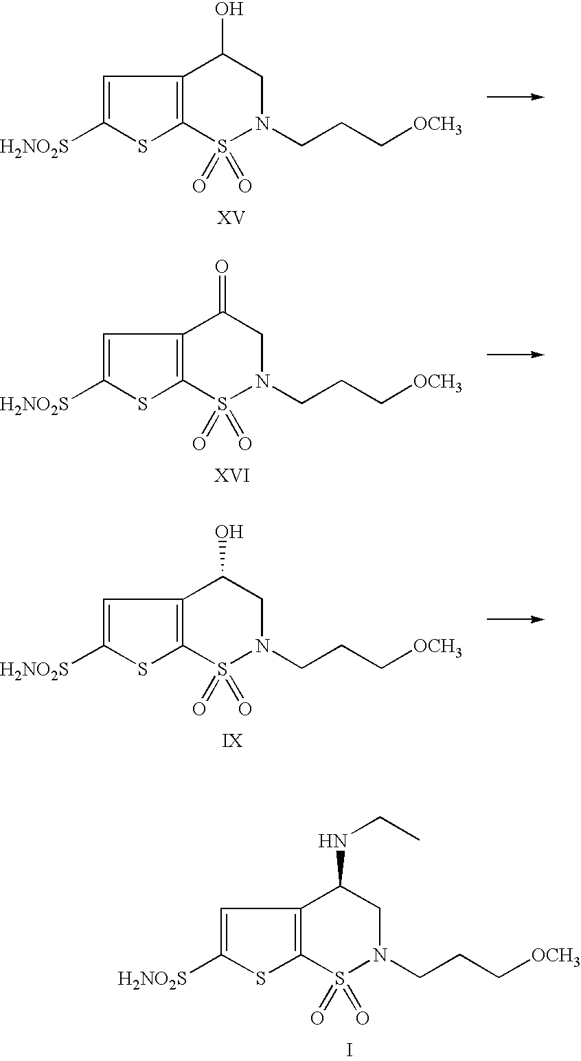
C12=C(S(=O)(=O)N(CCC[OCH3])CC1O)SC([H2NO2S])=C2.C12=C(S(=O)(=O)N(CCC[OCH3])CC1=O)SC([H2NO2S])=C2.C12=C(S(=O)(=O)N(CCC[OCH3])CC1O)SC([H2NO2S])=C2.C12=C(S(=O)(=O)N(CCC[OCH3])CC1NCC)SC([H2NO2S])=C2.I
